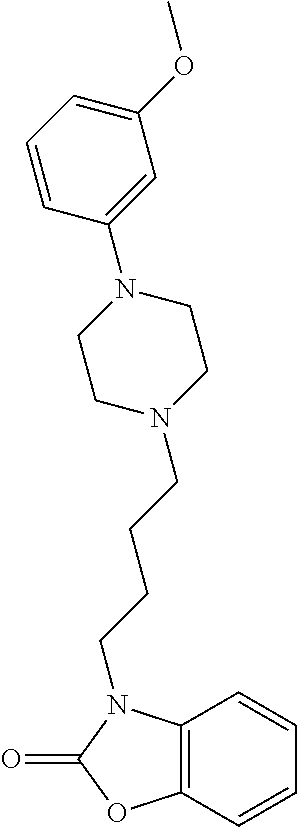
C1=CC2=C(C=C1)OC(=O)N2CCCCN1CCN(C2=CC(OC)=CC=C2)CC1
